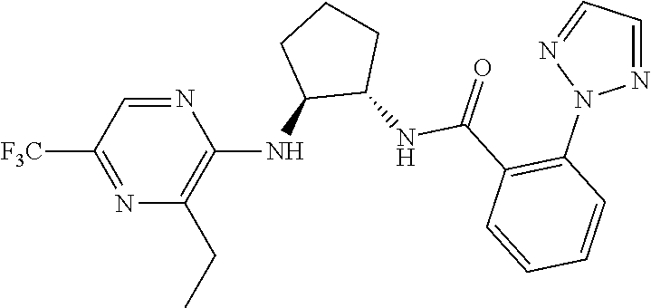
N1=CC([F3C])=NC(CC)=C1NC1C(NC(C2=C(N3N=CC=N3)C=CC=C2)=O)CCC1
